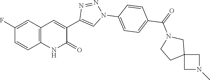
C12=C(C=C(F)C=C1)C=C(C1=CN(C3=CC=C(C(N4CCC5(C4)CN(C)C5)=O)C=C3)N=N1)C(=O)N2
